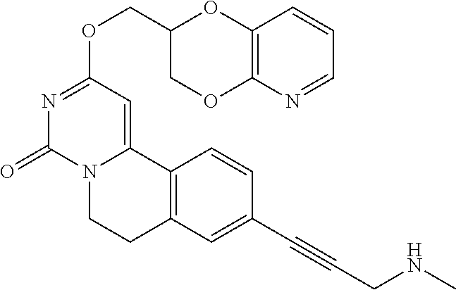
C(OC1=NC(=O)N2C(=C1)C1=C(CC2)C=C(C#CCNC)C=C1)C1COC2=C(O1)C=CC=N2
